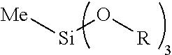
[Me][Si]O[R]
